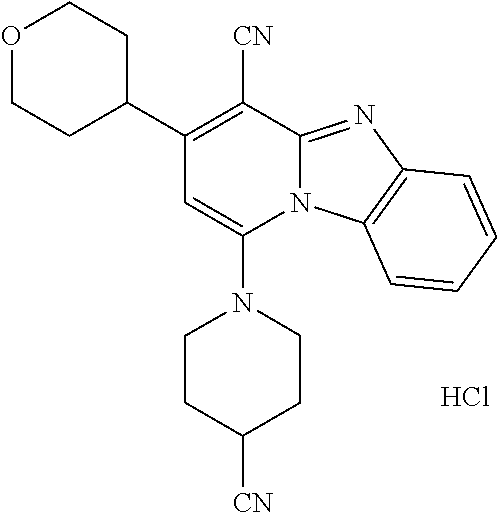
Cl.C1=C(N2CCC([CN])CC2)N2C(=NC3=C2C=CC=C3)C([CN])=C1C1CCOCC1
